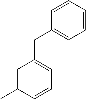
C1=C(C)C=CC=C1CC1=CC=CC=C1
